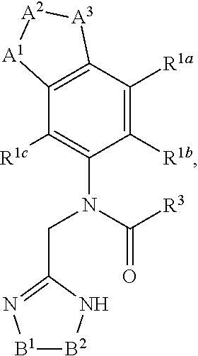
C1([R1b])=C([R1a])C2=C(C([R1c])=C1N(C([R3])=O)CC1=N[B1][B2]N1)[A1][A2][A3]2
